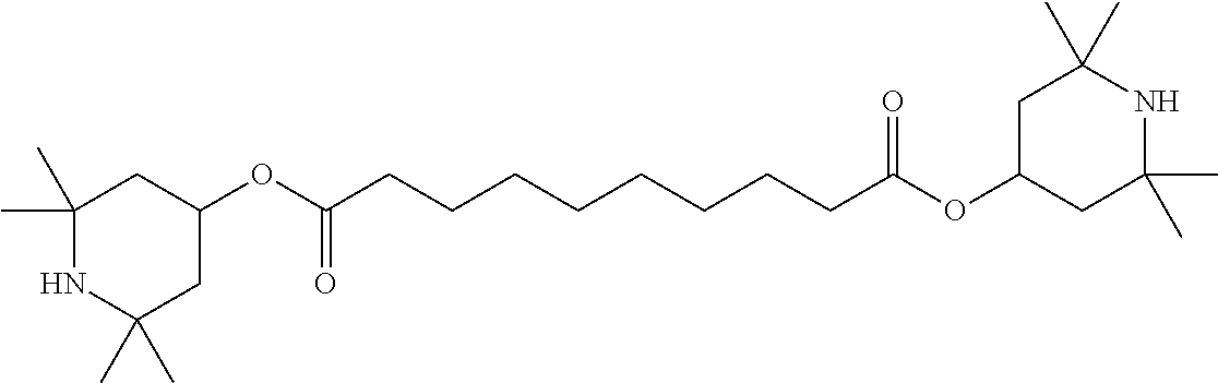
C1(C)(C)NC(C)(C)CC(OC(CCCCCCCCC(OC2CC(C)(C)NC(C)(C)C2)=O)=O)C1
